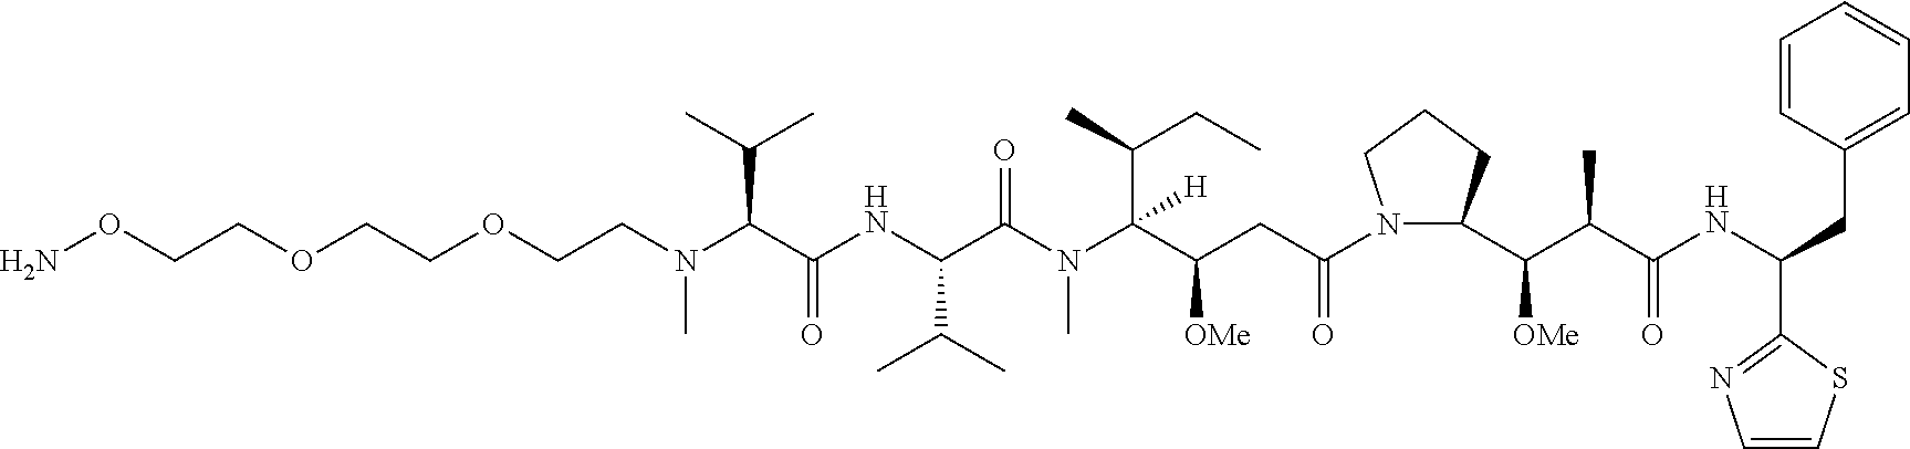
NOCCOCCOCCN(C(C(NC(C(N(C(C(CC(N1C(C(C(C(NC(CC2=CC=CC=C2)C2=NC=CS2)=O)C)[OMe])CCC1)=O)[OMe])(C(CC)C)[H])C)=O)C(C)C)=O)C(C)C)C
